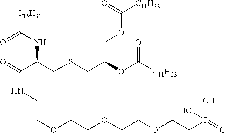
[C11H23]C(OC(CSCC(C(=O)NCCOCCOCCOCCP(=O)(O)O)NC([C15H31])=O)COC([C11H23])=O)=O
